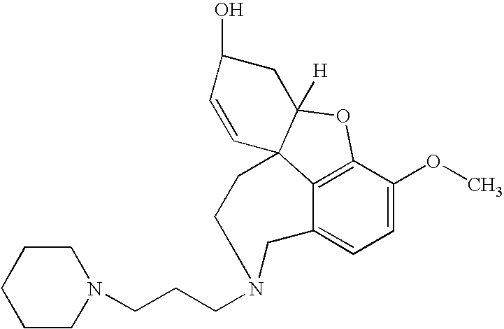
C12=C3C(OC)=CC=C1CN(CCCN1CCCCC1)CCC21C([H])(O3)CC(O)C=C1
